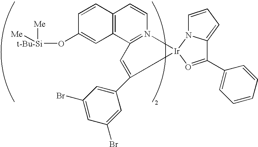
C12=C(C3=N(C=C1)[Ir]1(C(C4=CC(Br)=CC(Br)=C4)=C3)N3C=CC=C3C(C3=CC=CC=C3)=O1)C=C(O[t-Bu-Si]([Me])[Me])C=C2
